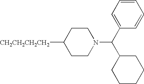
[CH2CH2CH2CH2]C1CCN(C(C2=CC=CC=C2)C2CCCCC2)CC1
